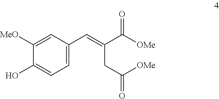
C1([MeO])=CC(C=C(CC([OMe])=O)C([OMe])=O)=CC=C1O
